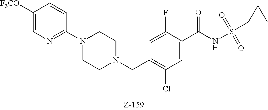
C1([F3CO])=CN=C(N2CCN(CC3=C(Cl)C=C(C(NS(C4CC4)(=O)=O)=O)C(F)=C3)CC2)C=C1
